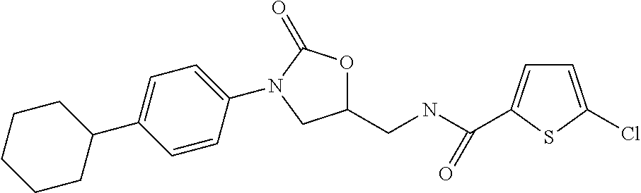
C1(CNC(=O)C2=CC=C(Cl)S2)OC(=O)N(C2=CC=C(C3CCCCC3)C=C2)C1
